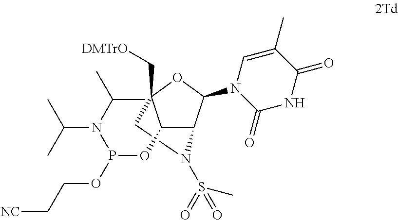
C1C2(C[DMTrO])C(OP(N(C(C)C)C(C)C)OCC[NC])C(C(N3C(=O)NC(=O)C(C)=C3)O2)N1S(=O)(=O)C
